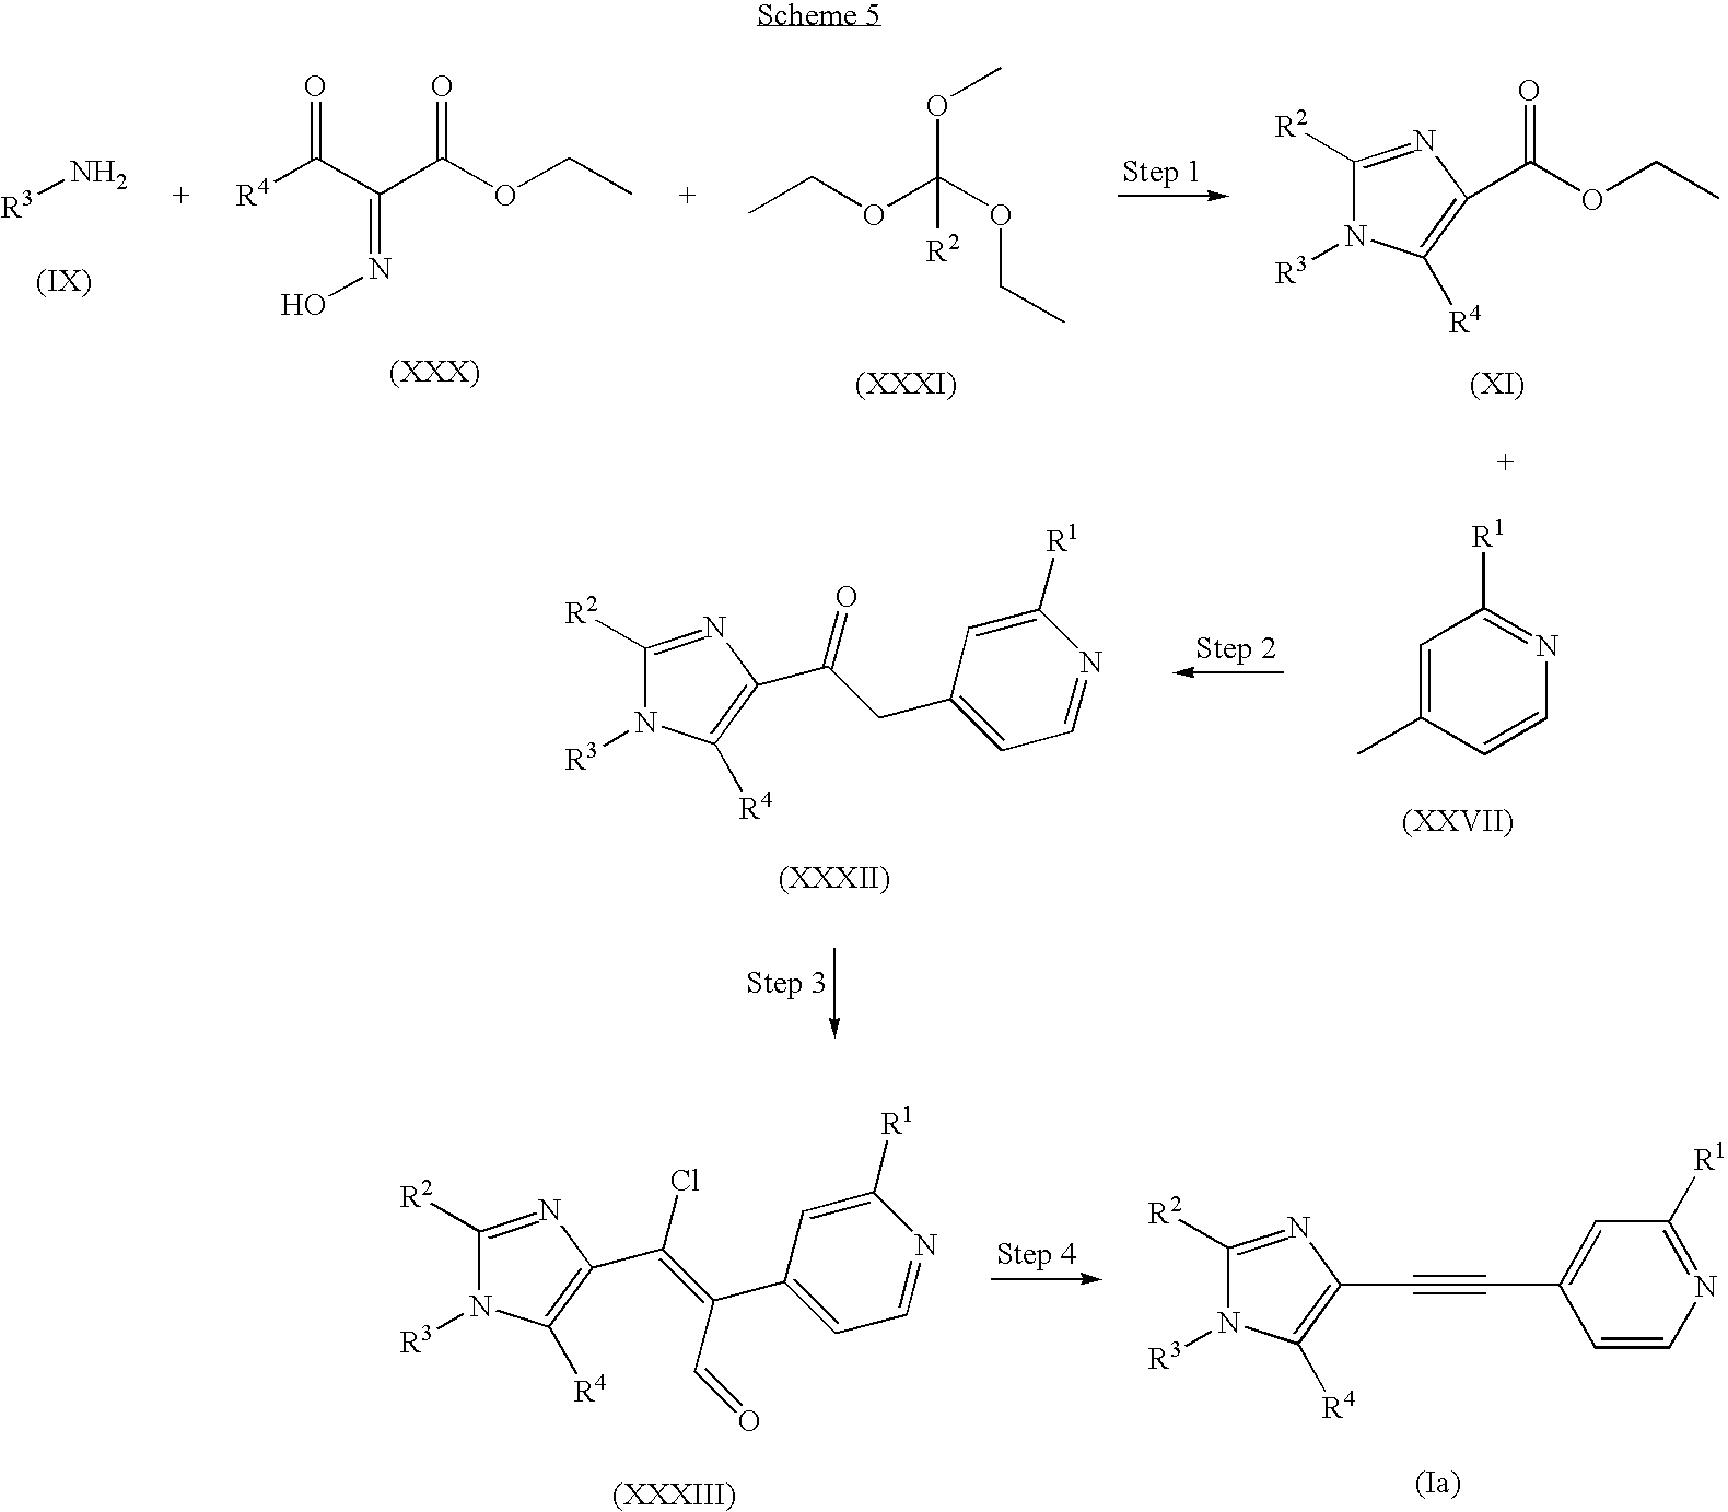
[R3]N.O=C(C(C(OCC)=O)=NO)[R4].O(C(OCC)(OCC)[R2])C.C1([R2])=NC(C(OCC)=O)=C([R4])N1[R3].C1=C(C)C=CN=C1[R1].C1([R2])=NC(C(CC2=CC=NC([R1])=C2)=O)=C([R4])N1[R3].C1([R2])=NC(C(=C(C2=CC=NC([R1])=C2)C=O)Cl)=C([R4])N1[R3].C1([R2])=NC(C#CC2=CC([R1])=NC=C2)=C([R4])N1[R3]
